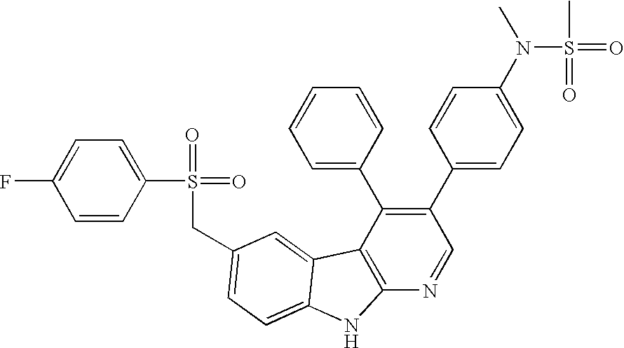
C(C1=CC=C2C(=C1)C1=C(N=CC(C3=CC=C(N(C)S(=O)(C)=O)C=C3)=C1C1=CC=CC=C1)N2)S(=O)(=O)C1=CC=C(F)C=C1
